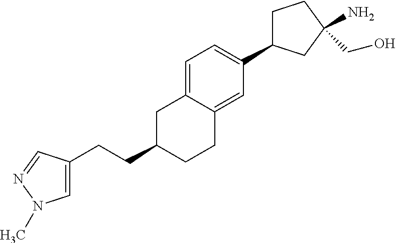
C1=C2C(=CC(C3CCC(N)(CO)C3)=C1)CCC(CCC1=CN(C)N=C1)C2
